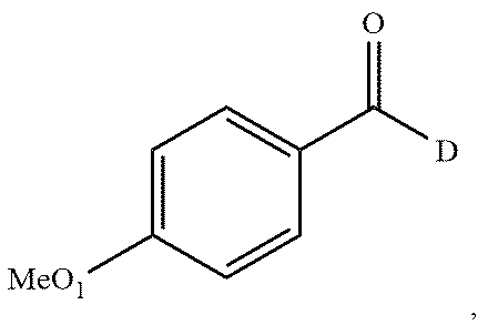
[MeO1]C1=CC=C(C([D])=O)C=C1
